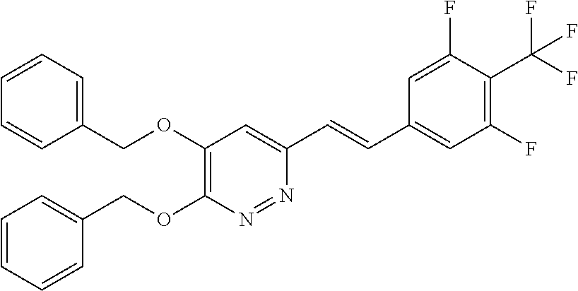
C1(COC2=C(OCC3=CC=CC=C3)N=NC(C=CC3=CC(F)=C(C(F)(F)F)C(F)=C3)=C2)=CC=CC=C1
